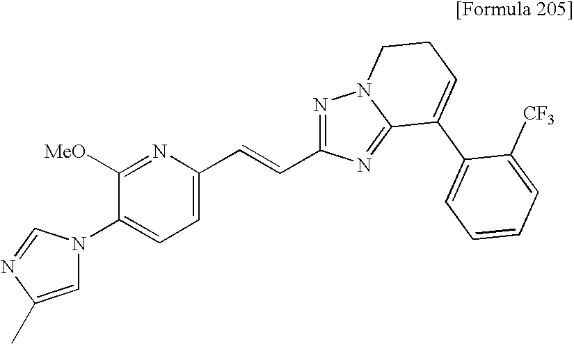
N1(C2=CC=C(C=CC3=NN4C(=N3)C(C3=CC=CC=C3[CF3])=CCC4)N=C2[MeO])C=C(C)N=C1
